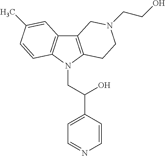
C12=C(N(CC(C3=CC=NC=C3)O)C3=C1C=C(C)C=C3)CCN(CCO)C2
